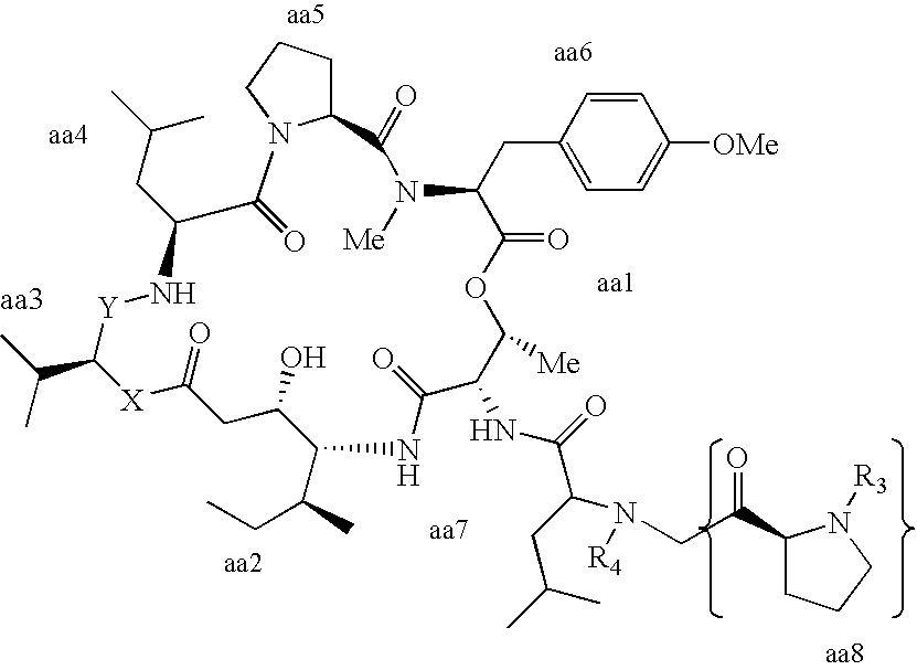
[OMe]C1=CC=C(CC2N([Me])C(=O)C3CCCN3C(=O)C(CC(C)C)N[Y]C(C(C)C)[X]C(=O)CC(O)C(C(C)CC)NC(=O)C(NC(C(CC(C)C)N([R4])CC(=O)C3CCCN3[R3])=O)C([Me])OC2=O)C=C1
